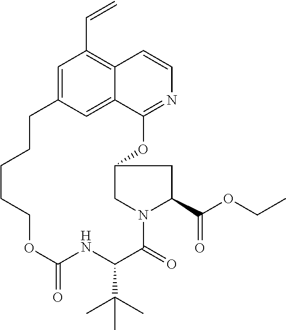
C1=C2C=C3C(=C1C=C)C=CN=C3OC1CN(C(=O)C(C(C)(C)C)NC(=O)OCCCCC2)C(C(OCC)=O)C1
